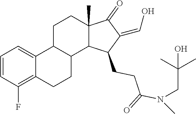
C(CN(C(CCC1C(=CO)C(=O)C2(C)CCC3C4=CC=CC(F)=C4CCC3C21)=O)C)(C)(O)C
